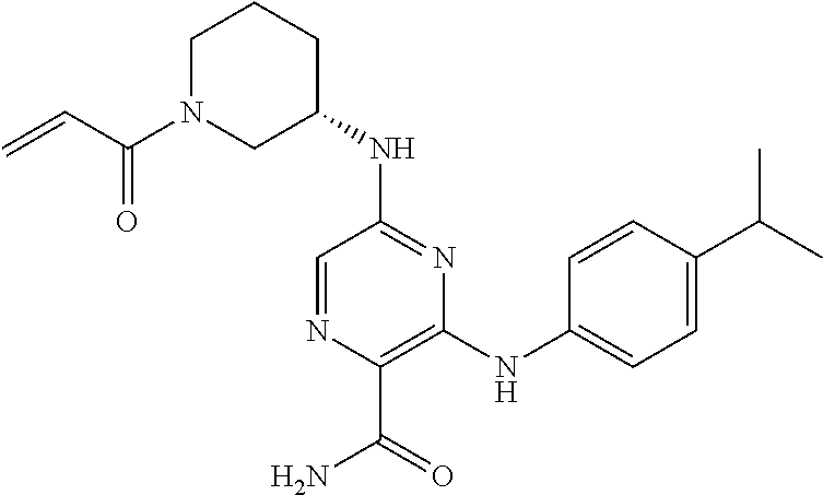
C1(NC2=NC(NC3=CC=C(C(C)C)C=C3)=C(C(=O)N)N=C2)CCCN(C(=O)C=C)C1
